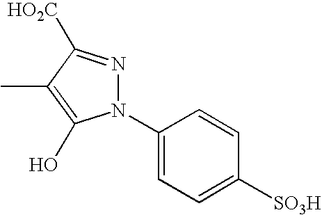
N1(C2=CC=C([SO3H])C=C2)N=C([HO2C])C(C)=C1O
